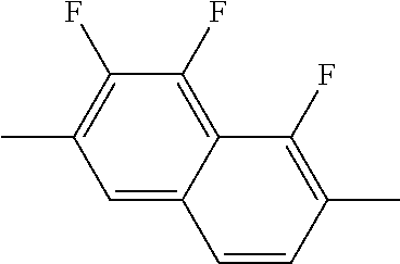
C1=C2C(=C(F)C(F)=C1C)C(F)=C(C)C=C2
